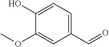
C1(O)=CC=C(C=O)C=C1OC
